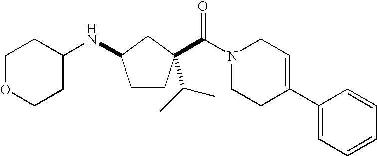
N(C1CCC(C(=O)N2CCC(C3=CC=CC=C3)=CC2)(C(C)C)C1)C1CCOCC1
